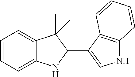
C1=CC=C2C(=C1)C(C)(C)C(C1=CNC3=C1C=CC=C3)N2
